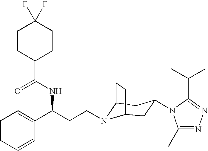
C1=CC=CC(C(CCN2C3CC(N4C(C)=NN=C4C(C)C)CC2CC3)NC(=O)C2CCC(F)(F)CC2)=C1
